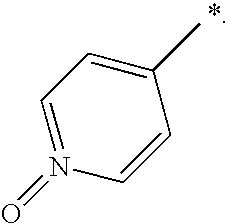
C1=N(=O)C=CC(C)=C1
